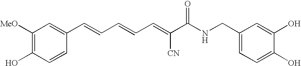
C1([MeO])=C(O)C=CC(C=CC=CC=C(C(NCC2=CC=C(O)C(O)=C2)=O)[CN])=C1
